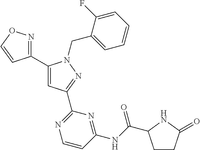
C1(C2=NOC=C2)=CC(C2=NC=CC(NC(=O)C3CCC(=O)N3)=N2)=NN1CC1=CC=CC=C1F
